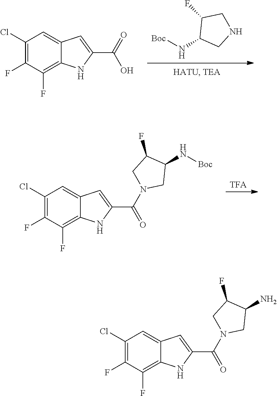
[Boc]NC1CNCC1F.C1(Cl)=C(F)C(F)=C2C(=C1)C=C(C(O)=O)N2.[TFA].[Boc]NC1C(F)CN(C(C2=CC3=CC(Cl)=C(F)C(F)=C3N2)=O)C1.NC1C(F)CN(C(C2=CC3=CC(Cl)=C(F)C(F)=C3N2)=O)C1
